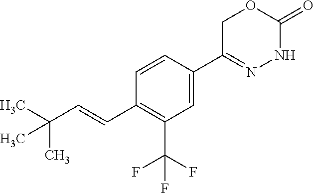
C1=CC(C=CC(C)(C)C)=C(C(F)(F)F)C=C1C1=NNC(=O)OC1
